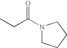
N1(C(CC)=O)CCCC1
